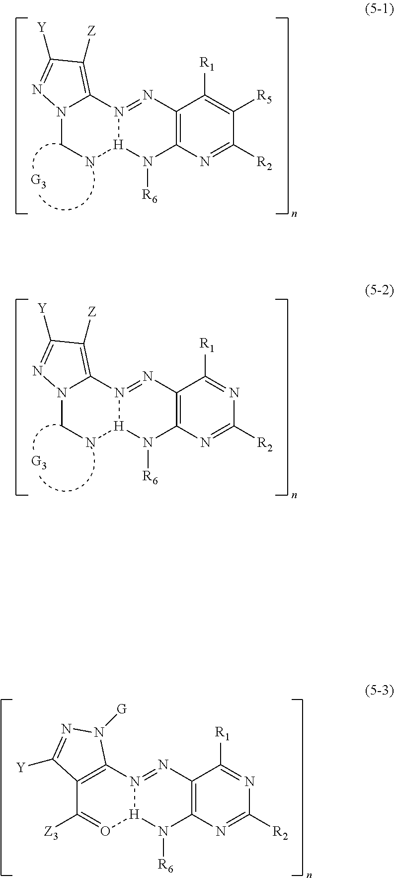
N12CN[H]3N(=NC4=C(N3[R6])N=C([R2])C([R5])=C4[R1])C1=C([Z])C([Y])=N2.N12CN[H]3N(=NC4=C(N3[R6])N=C([R2])N=C4[R1])C1=C([Z])C([Y])=N2.C12=C(N3=NC4=C(N([R6])[H]3O=C1[Z3])N=C([R2])N=C4[R1])N([G])N=C2[Y]
